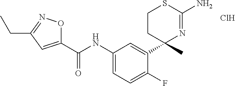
C1(C(NC2=CC=C(F)C(C3(C)N=C(N)SCC3)=C2)=O)=CC(CC)=NO1.Cl
